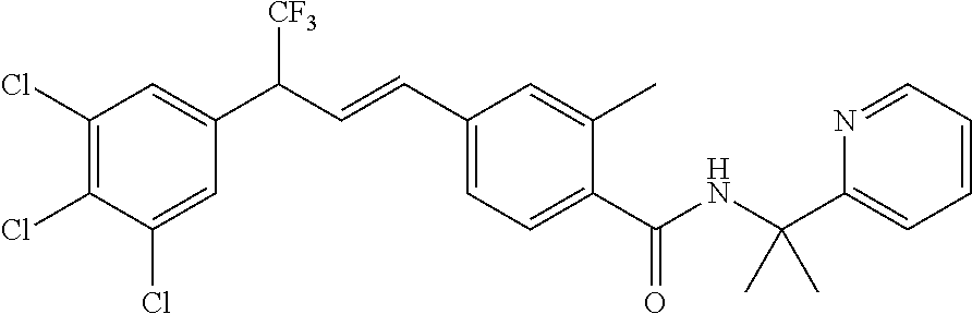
C1(Cl)=C(Cl)C(Cl)=CC(C(C=CC2=CC=C(C(=O)NC(C3=CC=CC=N3)(C)C)C(C)=C2)[CF3])=C1
